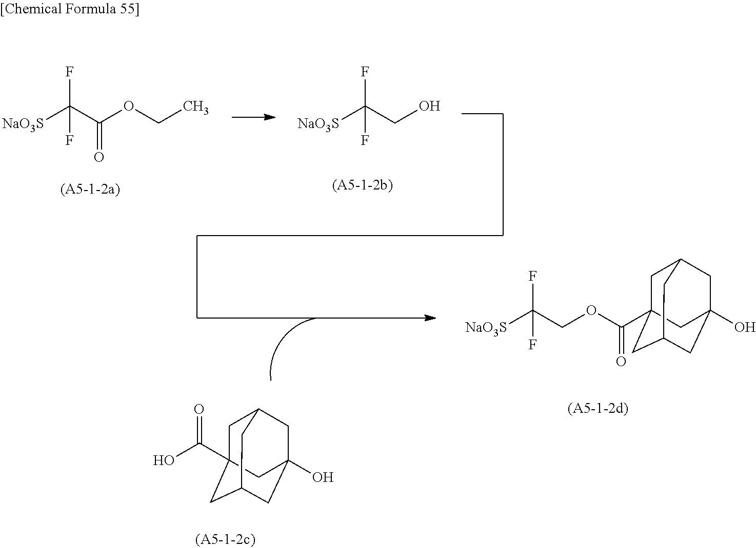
[NaO3S]C(C(OCC)=O)(F)F.[NaO3S]C(CO)(F)F.[NaO3S]C(COC(=O)C12CC3CC(O)(CC(C1)C3)C2)(F)F.C1C2(C(O)=O)CC3CC(O)(CC1C3)C2
